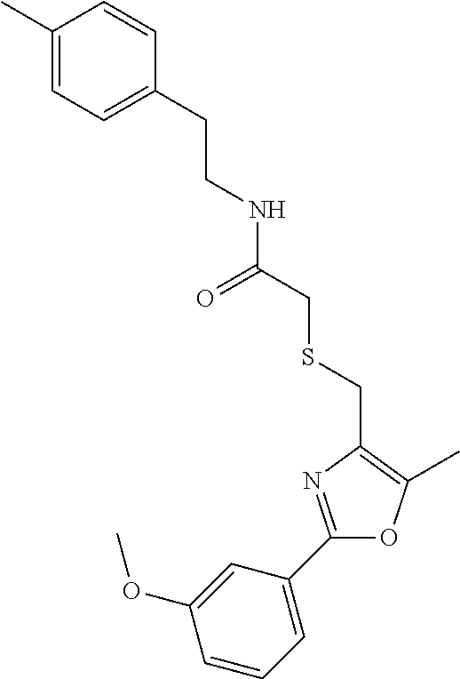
C1(C2=CC=CC(OC)=C2)=NC(CSCC(=O)NCCC2=CC=C(C)C=C2)=C(C)O1
